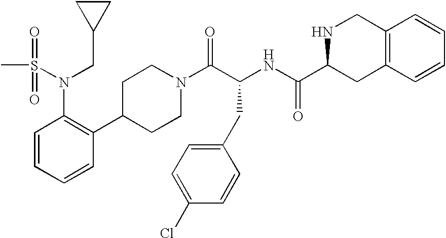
C1=CC=CC(C2CCN(C(C(CC3=CC=C(Cl)C=C3)NC(=O)C3NCC4=C(C3)C=CC=C4)=O)CC2)=C1N(CC1CC1)S(C)(=O)=O
